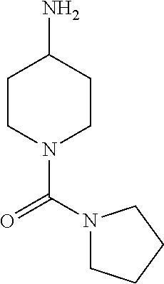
C1CN(C(N2CCCC2)=O)CCC1N
